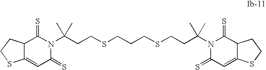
N1(C(CCSCCCSCCC(N2C(=S)C=C3C(C2=S)CCS3)(C)C)(C)C)C(=S)C2C(=CC1=S)SCC2
